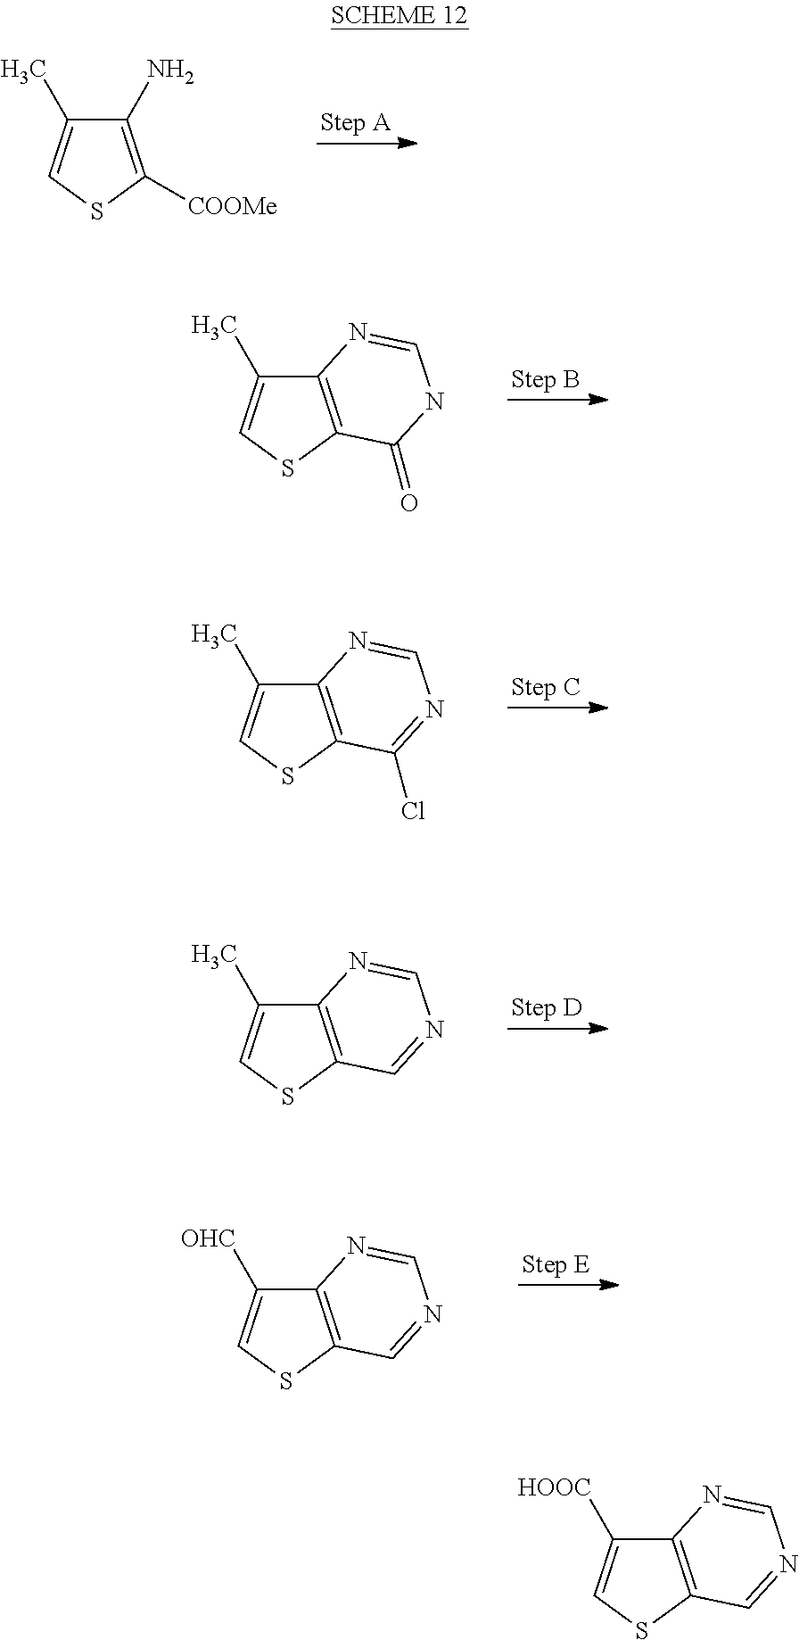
C1(N)=C([COOMe])SC=C1C.C12=C(SC=C1C)C(=O)NC=N2.C12=C(SC=C1C)C(Cl)=NC=N2.C12=C(SC=C1C)C=NC=N2.C12=C(SC=C1[OHC])C=NC=N2.C12=C(SC=C1[HOOC])C=NC=N2
